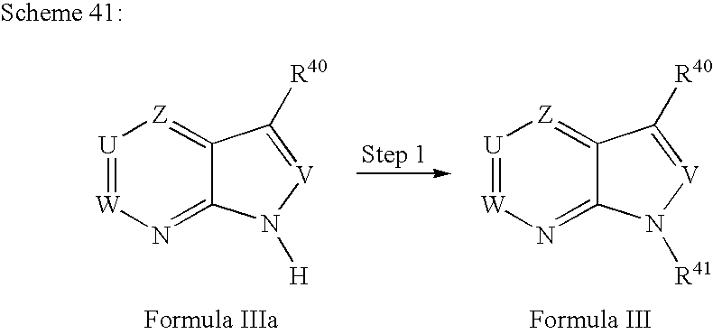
[U]1=[W]N=C2C(=[Z]1)C([R40])=[V]N2[H].[U]1=[W]N=C2C(=[Z]1)C([R40])=[V]N2[R41]
